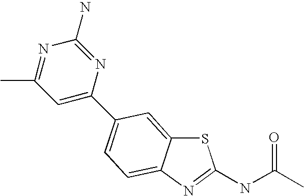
S1C2=CC(C3=CC(C)=NC(N)=N3)=CC=C2N=C1NC(C)=O
